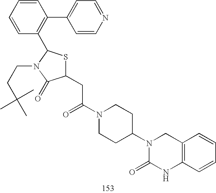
C1(CC(N2CCC(N3C(=O)NC4=C(C3)C=CC=C4)CC2)=O)SC(C2=C(C3=CC=NC=C3)C=CC=C2)N(CCC(C)(C)C)C1=O
